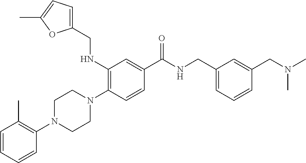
C1=CC=CC(N2CCN(C3=C(NCC4=CC=C(C)O4)C=C(C(NCC4=CC=CC(CN(C)C)=C4)=O)C=C3)CC2)=C1C
